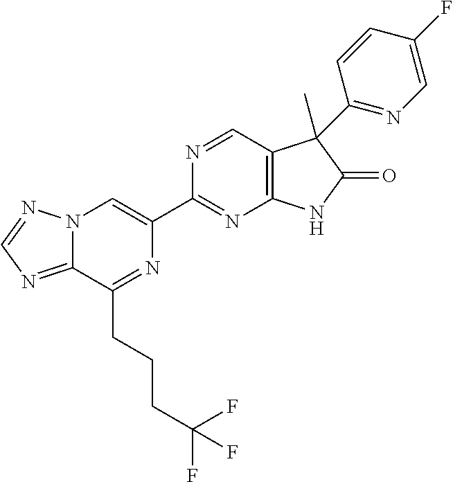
C12=NC=NN1C=C(C1=NC3=C(C=N1)C(C)(C1=NC=C(F)C=C1)C(=O)N3)N=C2CCCC(F)(F)F
